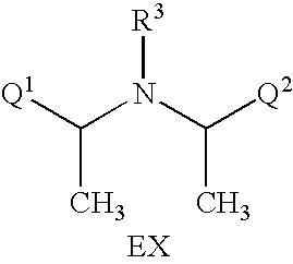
[Q1]C(N(C([Q2])C)[R3])C.[EX]
